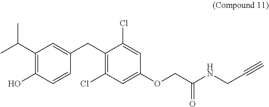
C1(O)=C(C(C)C)C=C(CC2=C(Cl)C=C(OCC(NCC#C)=O)C=C2Cl)C=C1
